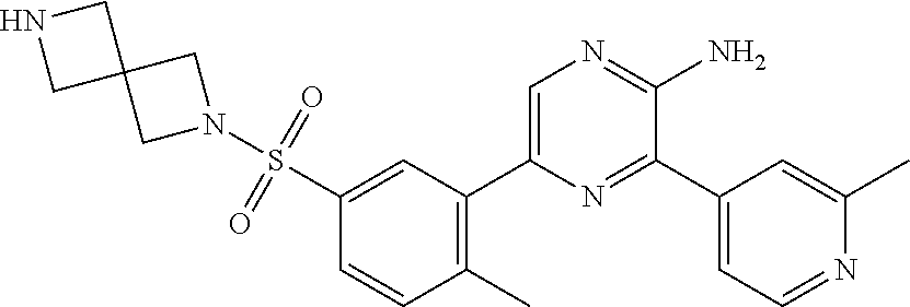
C1=C(C2=C(C)C=CC(S(N3CC4(C3)CNC4)(=O)=O)=C2)N=C(C2=CC=NC(C)=C2)C(N)=N1
